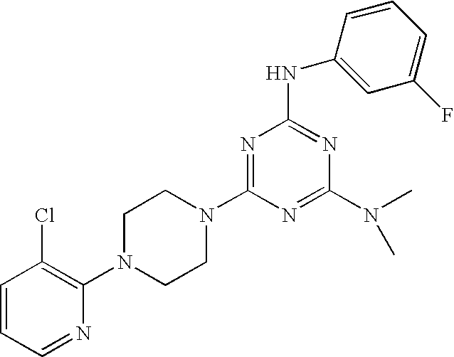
C1=CC=NC(N2CCN(C3=NC(NC4=CC(F)=CC=C4)=NC(N(C)C)=N3)CC2)=C1Cl
